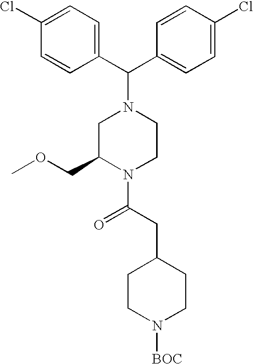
C1=C(Cl)C=CC(C(C2=CC=C(Cl)C=C2)N2CC(COC)N(C(CC3CCN([BOC])CC3)=O)CC2)=C1
